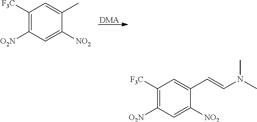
C1([F3C])=C([O2N])C=C([NO2])C(C)=C1.[DMA].C1([F3C])=C([O2N])C=C([NO2])C(C=CN(C)C)=C1
